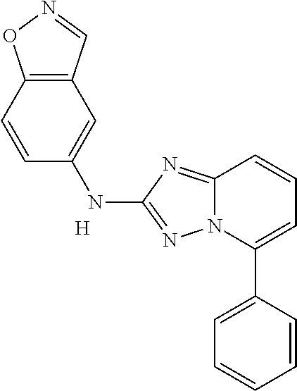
C1=C(C2=CC=CC3=NC(NC4=CC5=C(C=C4)ON=C5)=NN23)C=CC=C1.[H]
